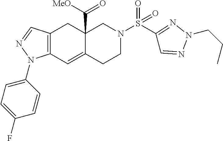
C12=C(C=C3C(C([MeO])=O)(C1)CN(S(C1=NN(CCC)N=C1)(=O)=O)CC3)N(C1=CC=C(F)C=C1)N=C2
